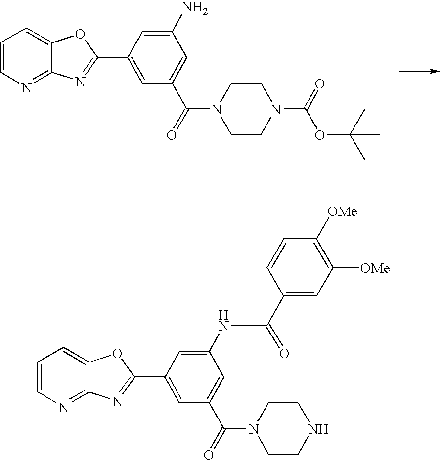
C1=CN=C2C(=C1)OC(C1=CC(C(=O)N3CCNCC3)=CC(NC(C3=CC([OMe])=C([OMe])C=C3)=O)=C1)=N2.C1=CN=C2C(=C1)OC(C1=CC(C(=O)N3CCN(C(=O)OC(C)(C)C)CC3)=CC(N)=C1)=N2
